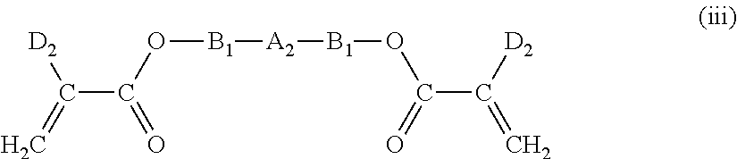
O([B1][A2][B1]OC(C([D2])=C)=O)C(C(=C)[D2])=O
